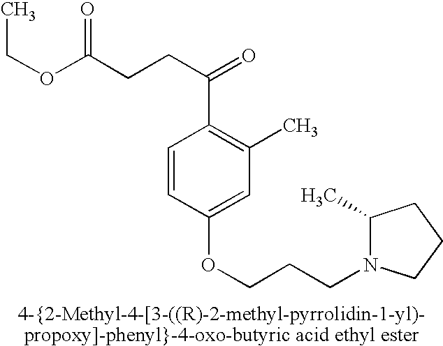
CCOC(CCC(=O)C1=C(C)C=C(OCCCN2C(C)CCC2)C=C1)=O
